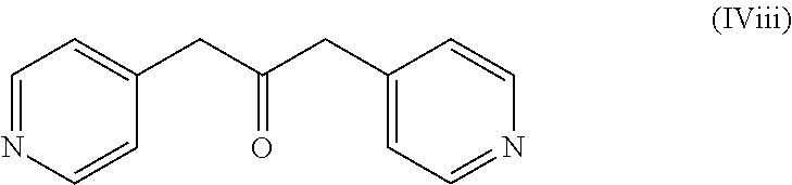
C1=NC=CC(CC(CC2=CC=NC=C2)=O)=C1
